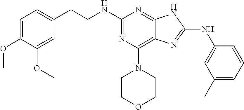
N(C1=NC(N2CCOCC2)=C2C(=N1)NC(NC1=CC(C)=CC=C1)=N2)CCC1=CC=C(OC)C(OC)=C1
